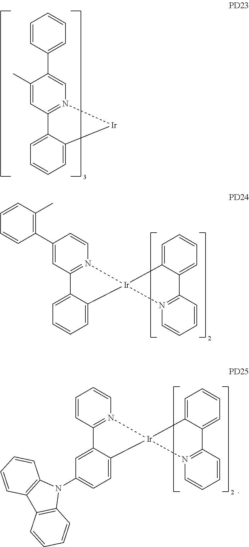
C1=CN2=C(C=C1C1=C(C)C=CC=C1)C1=CC=CC=C1[Ir]21C2=CC=CC=C2C2=N1C=CC=C2.C1=CC(C2=CN3=C(C=C2C)C2=CC=CC=C2[Ir]3)=CC=C1.C1=CN2=C(C=C1)C1=CC(N3C4=C(C5=C3C=CC=C5)C=CC=C4)=CC=C1[Ir]21C2=CC=CC=C2C2=N1C=CC=C2
